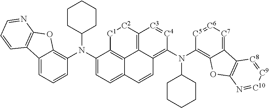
C1CC(N(C2=CC=C3C4=C2[C1][C2]C2=C4C(=C(N(C4=C5C(=[C7][C6]=[C5]4)C4=C(O5)N=[C10][C9]=[C8]4)C4CCCCC4)[C4]=[C3]2)C=C3)C2=C3C(=CC=C2)C2=C(O3)N=CC=C2)CCC1
